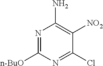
N1=C([n-BuO])N=C(Cl)C([NO2])=C1N
